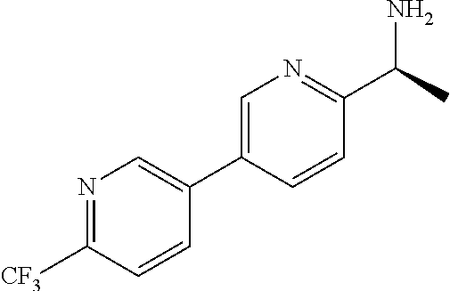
N1=C([CF3])C=CC(C2=CN=C(C(N)C)C=C2)=C1
